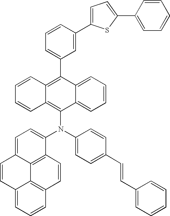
C12=CC=CC=C1C(N(C1=CC=C(C=CC3=CC=CC=C3)C=C1)C1=CC=C3C4=C1C=CC1=C4C(=CC=C1)C=C3)=C1C(=C2C2=CC=CC(C3=CC=C(C4=CC=CC=C4)S3)=C2)C=CC=C1
